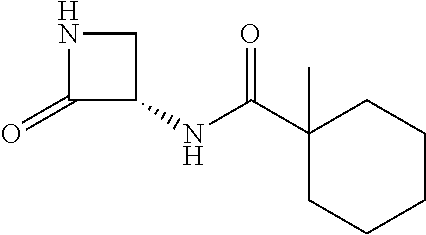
N1C(=O)C(NC(C2(C)CCCCC2)=O)C1
